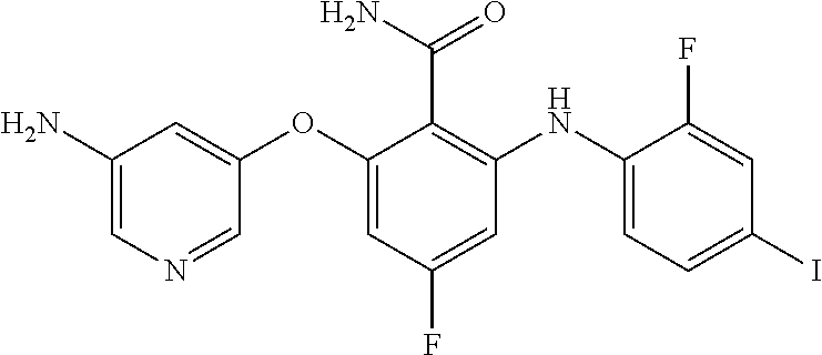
C1=C(N)C=C(OC2=CC(F)=CC(NC3=CC=C(I)C=C3F)=C2C(=O)N)C=N1
